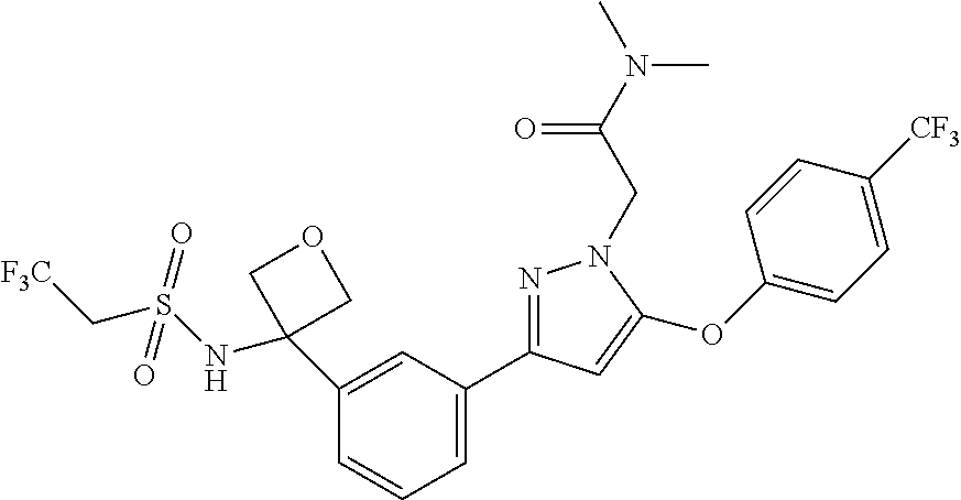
C1(C2(NS(C[F3C])(=O)=O)COC2)=CC(C2=NN(CC(N(C)C)=O)C(OC3=CC=C([CF3])C=C3)=C2)=CC=C1
